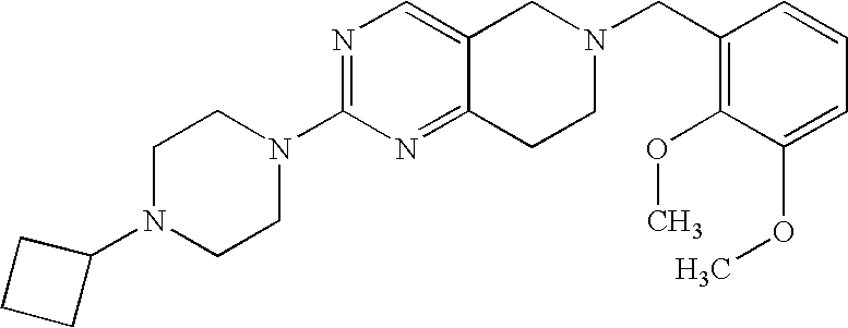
C1N(C2CCC2)CCN(C2=NC=C3C(=N2)CCN(CC2=C(OC)C(OC)=CC=C2)C3)C1
